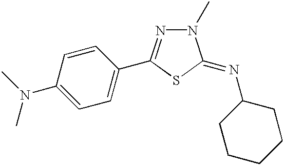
C1=C(N(C)C)C=CC(C2=NN(C)C(=NC3CCCCC3)S2)=C1
